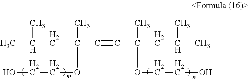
C(C)(CC(C#CC(CC(C)C)(C)OCCO)(C)OCCO)C
